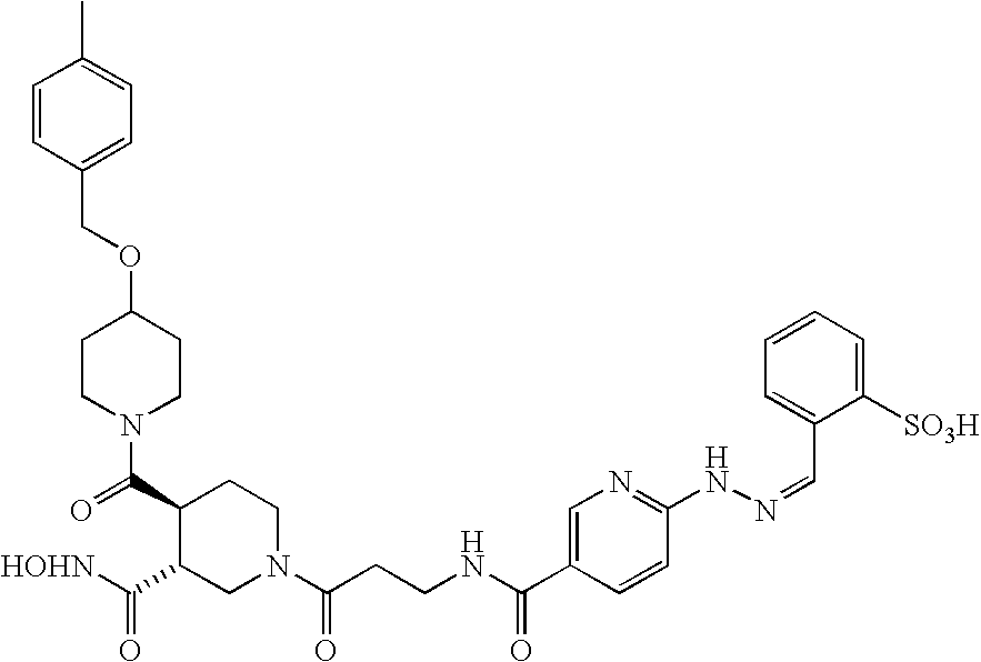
C1(COC2CCN(C(C3C(C([HOHN])=O)CN(C(CCNC(C4=CN=C(NN=CC5=CC=CC=C5[SO3H])C=C4)=O)=O)CC3)=O)CC2)=CC=C(C)C=C1
